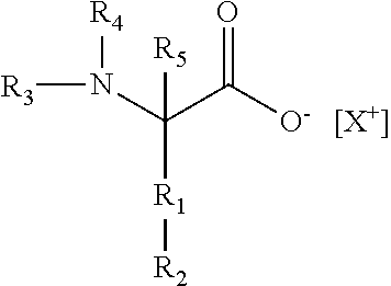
[R3]N([R4])C([R5])(C(=O)[O-])[R1][R2].[[X+]]
